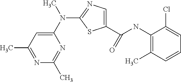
C1(C)=NC(C)=NC(N(C2=NC=C(C(NC3=C(C)C=CC=C3Cl)=O)S2)C)=C1
